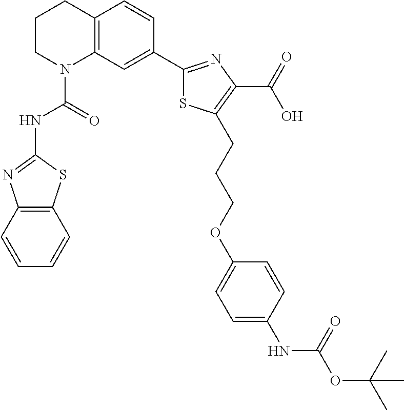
C1CN(C(=O)NC2=NC3=C(S2)C=CC=C3)C2=C(C1)C=CC(C1=NC(C(=O)O)=C(CCCOC3=CC=C(NC(OC(C)(C)C)=O)C=C3)S1)=C2
